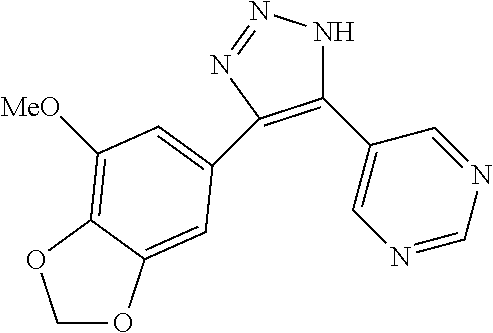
C1(C2=CN=CN=C2)=C(C2=CC([MeO])=C3C(=C2)OCO3)N=NN1
